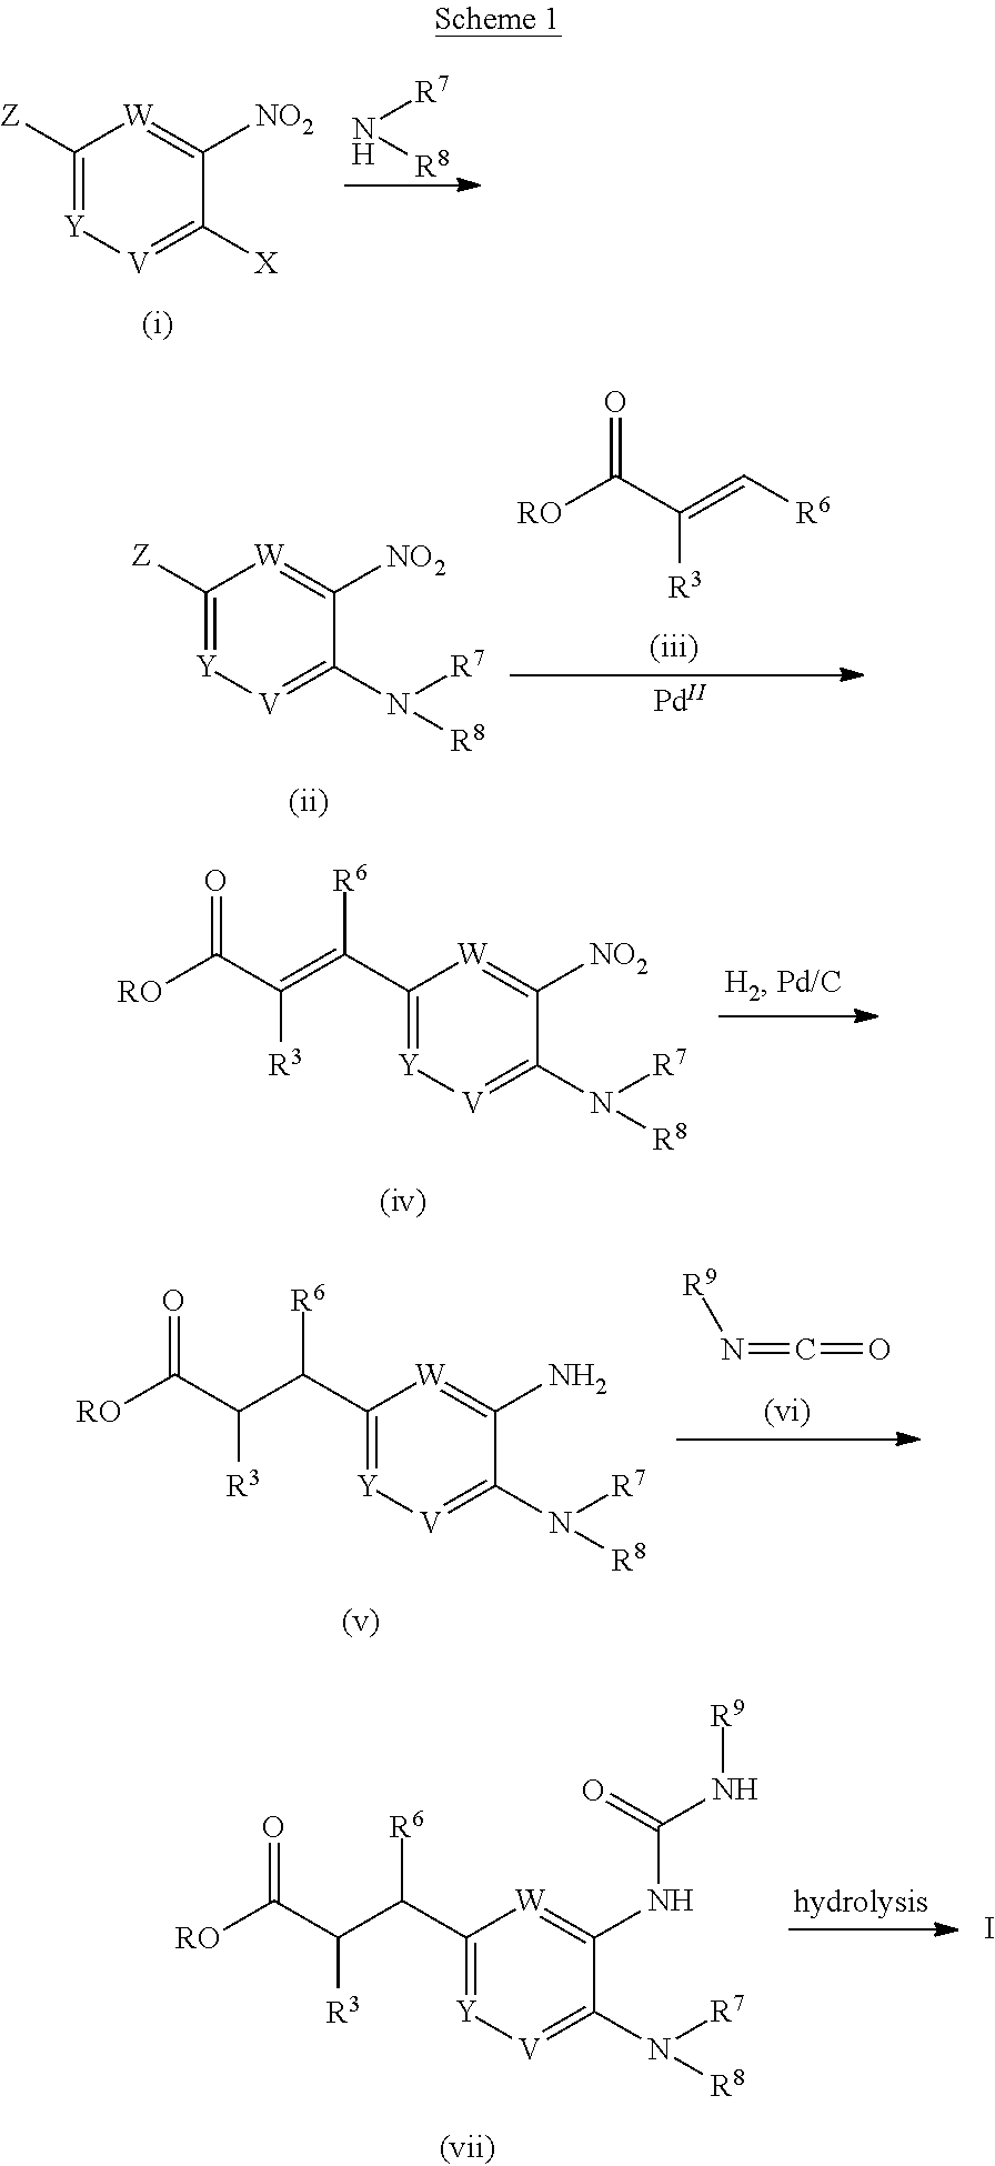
[RO]C(C(=C[R6])[R3])=O.[Pd].C1([Z])=[Y][V]=C(N([R7])[R8])C([NO2])=[W]1.[Y]1=C(C(C(C([RO])=O)[R3])[R6])[W]=C(N)C(N([R7])[R8])=[V]1.[R9]N=C=O.C1([Z])=[Y][V]=C([X])C([NO2])=[W]1.[R7]N[R8].[Y]1=C(C(=C(C([RO])=O)[R3])[R6])[W]=C([NO2])C(N([R7])[R8])=[V]1.[Y]1=C(C(C(C([RO])=O)[R3])[R6])[W]=C(NC(N[R9])=O)C(N([R7])[R8])=[V]1.I
